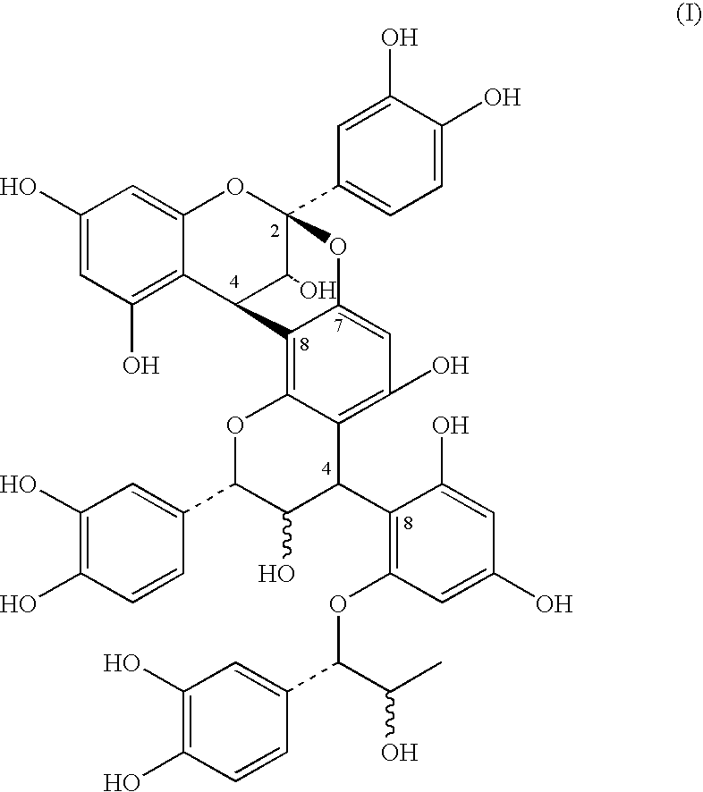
C1(O)=CC(O)=C2C(=C1)OC1(C3=CC=C(O)C(O)=C3)OC3=CC(O)=C4C(=C3C2C1O)OC(C1=CC(O)=C(O)C=C1)C(O)C4C1=C(OC(C(C)O)C2=CC(O)=C(O)C=C2)C=C(O)C=C1O
